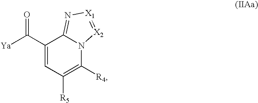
C1(C([Ya])=O)=CC([R5])=C([R4])N2C1=N[X1]=[X2]2
